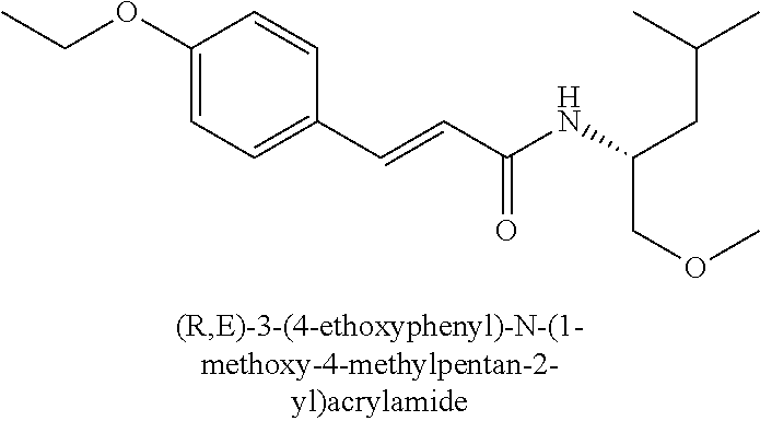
C1(OCC)=CC=C(C=CC(=O)NC(COC)CC(C)C)C=C1
